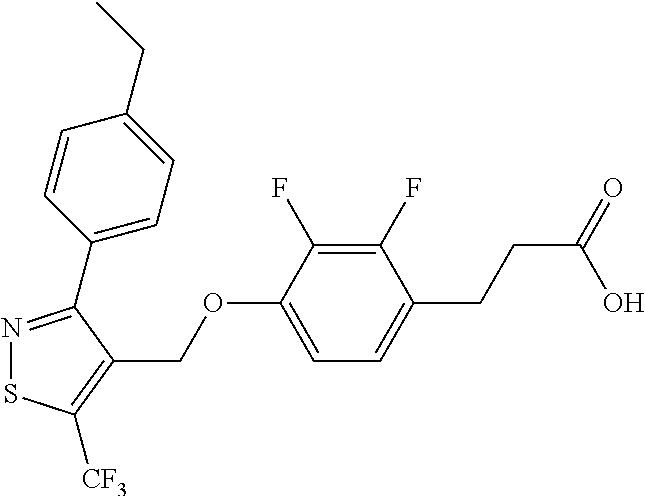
N1=C(C2=CC=C(CC)C=C2)C(COC2=CC=C(CCC(=O)O)C(F)=C2F)=C([CF3])S1
